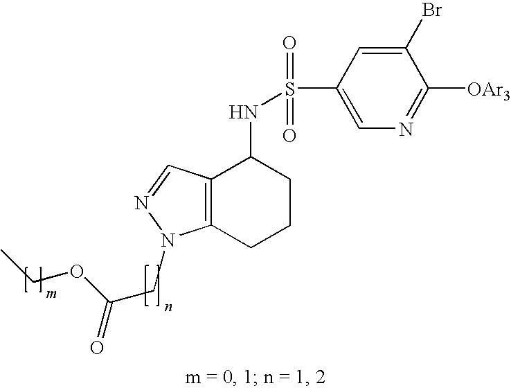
S(NC1C2=C(CCC1)N(CC(=O)OCC)N=C2)(=O)(=O)C1=CN=C([OAr3])C(Br)=C1
